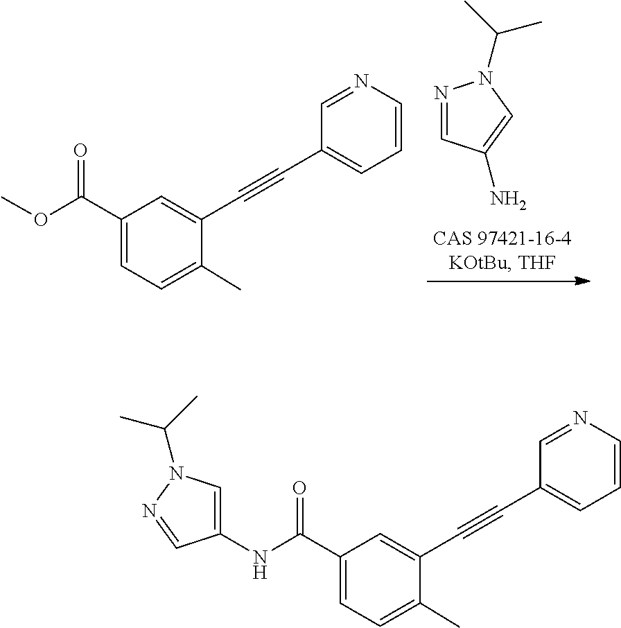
C1=NN(C(C)C)C=C1N.C1(C#CC2=CC(C(OC)=O)=CC=C2C)=CC=CN=C1.C1(C#CC2=CC(C(NC3=CN(C(C)C)N=C3)=O)=CC=C2C)=CC=CN=C1
